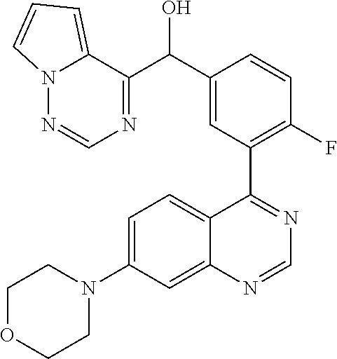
C1=C(N2CCOCC2)C=C2C(=C1)C(C1=C(F)C=CC(C(C3=NC=NN4C3=CC=C4)O)=C1)=NC=N2
